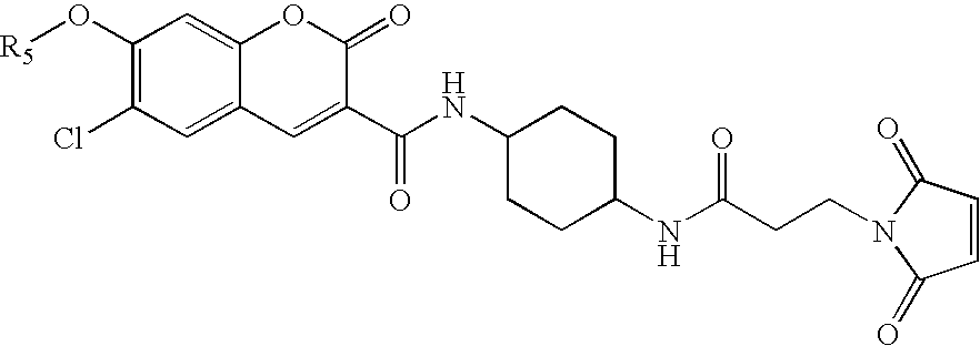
C1(O[R5])=C(Cl)C=C2C(=C1)OC(=O)C(C(NC1CCC(NC(CCN3C(=O)C=CC3=O)=O)CC1)=O)=C2
